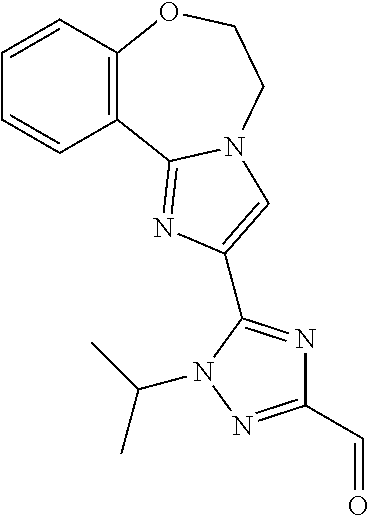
C12=C(OCCN3C1=NC(C1=NC(C=O)=NN1C(C)C)=C3)C=CC=C2
